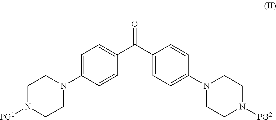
C1N([PG1])CCN(C2=CC=C(C(C3=CC=C(N4CCN([PG2])CC4)C=C3)=O)C=C2)C1
